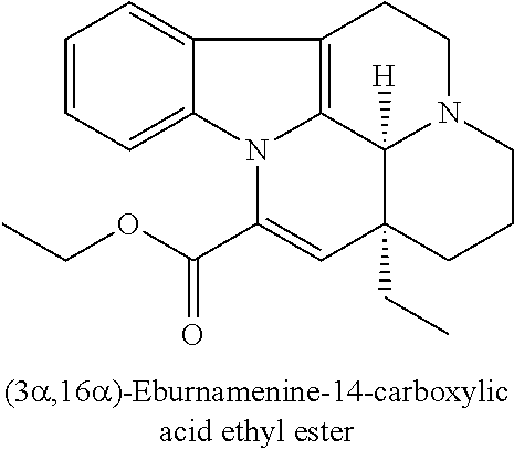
C1=CC=C2C(=C1)N1C3=C2CCN2C3([H])C(CC)(CCC2)C=C1C(OCC)=O
